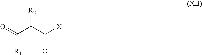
O=C(C(C([X])=O)[R2])[R1]
